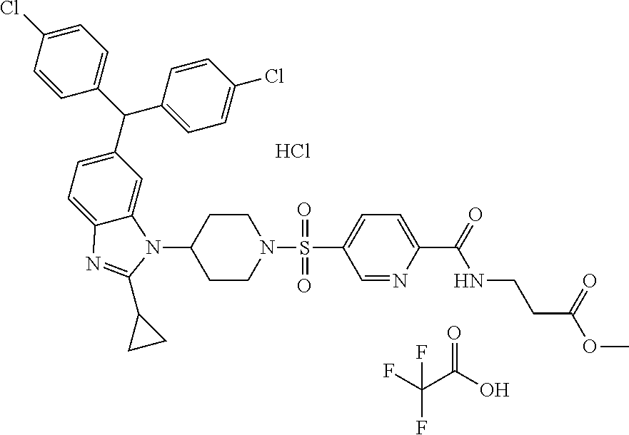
C1=C(Cl)C=CC(C(C2=CC=C(Cl)C=C2)C2=CC=C3C(=C2)N(C2CCN(S(=O)(C4=CC=C(C(NCCC(OC)=O)=O)N=C4)=O)CC2)C(C2CC2)=N3)=C1.Cl.O=C(O)C(F)(F)F
